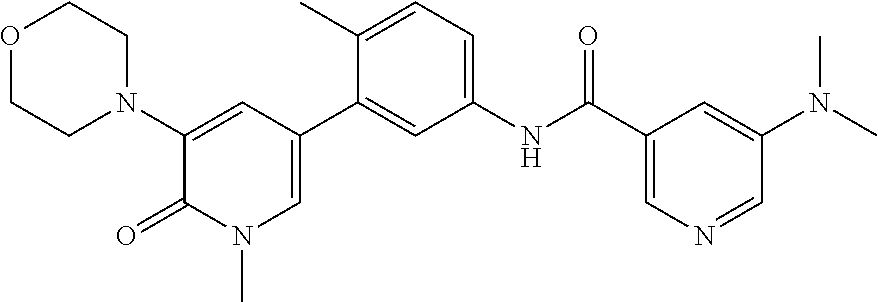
O1CCN(C2=CC(C3=CC(NC(C4=CN=CC(N(C)C)=C4)=O)=CC=C3C)=CN(C)C2=O)CC1
